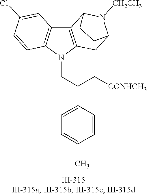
N1(CC(C2=CC=C(C)C=C2)C[CONHCH3])C2=C(C3=C1C=CC(Cl)=C3)C1N([CH2CH3])C(C2)CC1
